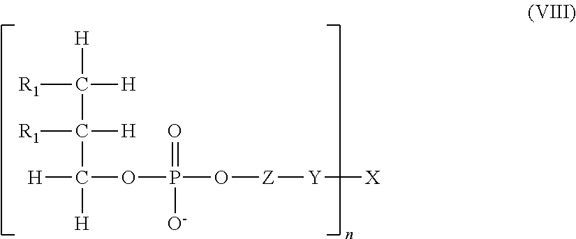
C([H])([R1])([H])C(C([H])([H])OP(=O)([O-])O[Z][Y][X])([R1])[H]
